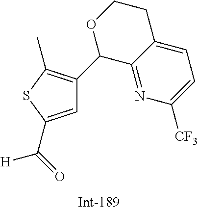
C1(C2=C(C)SC(C(=O)[H])=C2)C2=NC([CF3])=CC=C2CCO1
